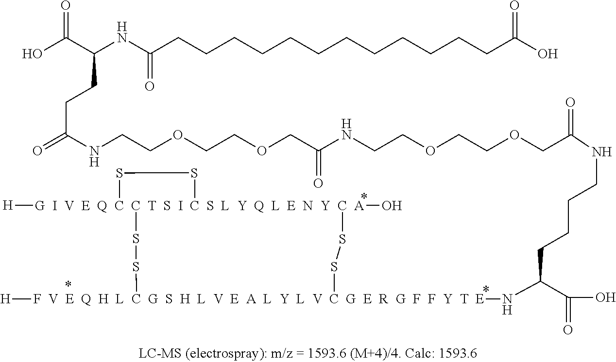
O(CC(NCCCCC(C(O)=O)N[F  V  E  Q  H  L  C  G  S  H  L  V  E  A  L  Y  L  V  C  G  E  R  G  F  F  Y  T  E]1([H])SS[G  I  V  E  Q  C  C  T  S  I  C  S  L  Y  Q  L  E  N  Y  C  A]2(O)([H])(SS2)SS1)=O)CCOCCNC(COCCOCCNC(CCC(NC(CCCCCCCCCCCCC(O)=O)=O)C(O)=O)=O)=O
